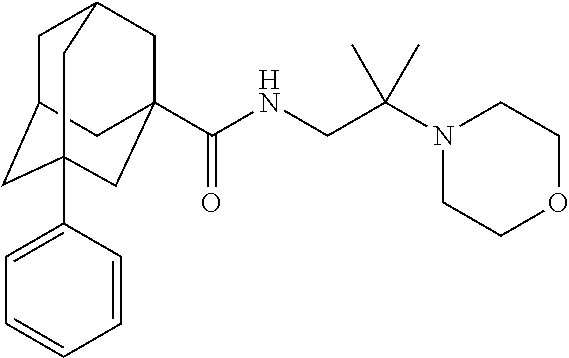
C1C2CC3(C4=CC=CC=C4)CC(C(NCC(N4CCOCC4)(C)C)=O)(CC1C3)C2
